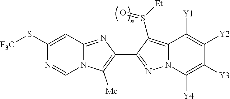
N12C(=NC(C3=NN4C(=C3S([Et])=O)C([Y1])=C([Y2])C([Y3])=C4[Y4])=C1[Me])C=C(S[F3C])N=C2
